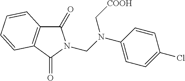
C1(N(CN2C(=O)C3=C(C2=O)C=CC=C3)C[COOH])=CC=C(Cl)C=C1
